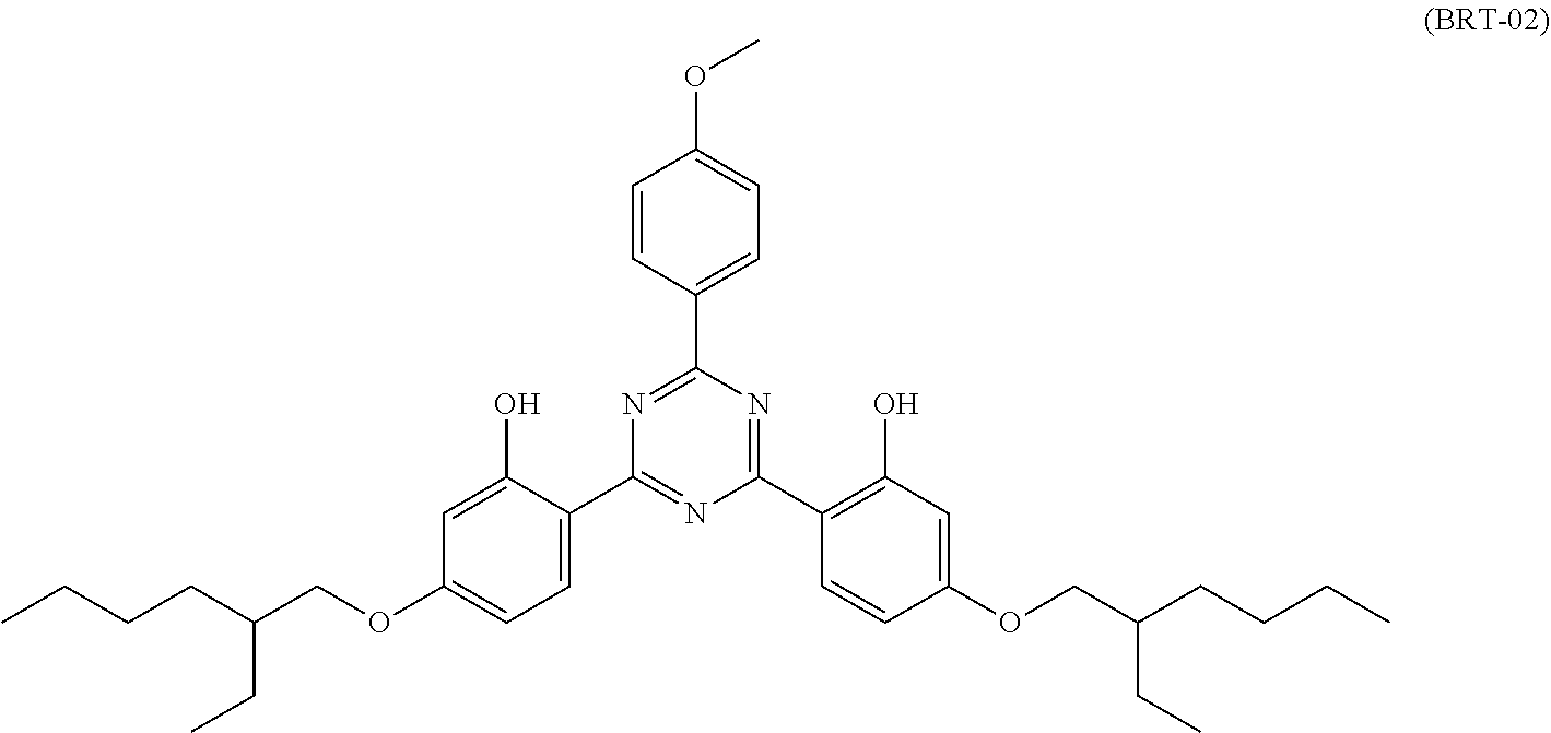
C1(C2=CC=C(OC)C=C2)=NC(C2=CC=C(OCC(CCCC)CC)C=C2O)=NC(C2=C(O)C=C(OCC(CCCC)CC)C=C2)=N1
